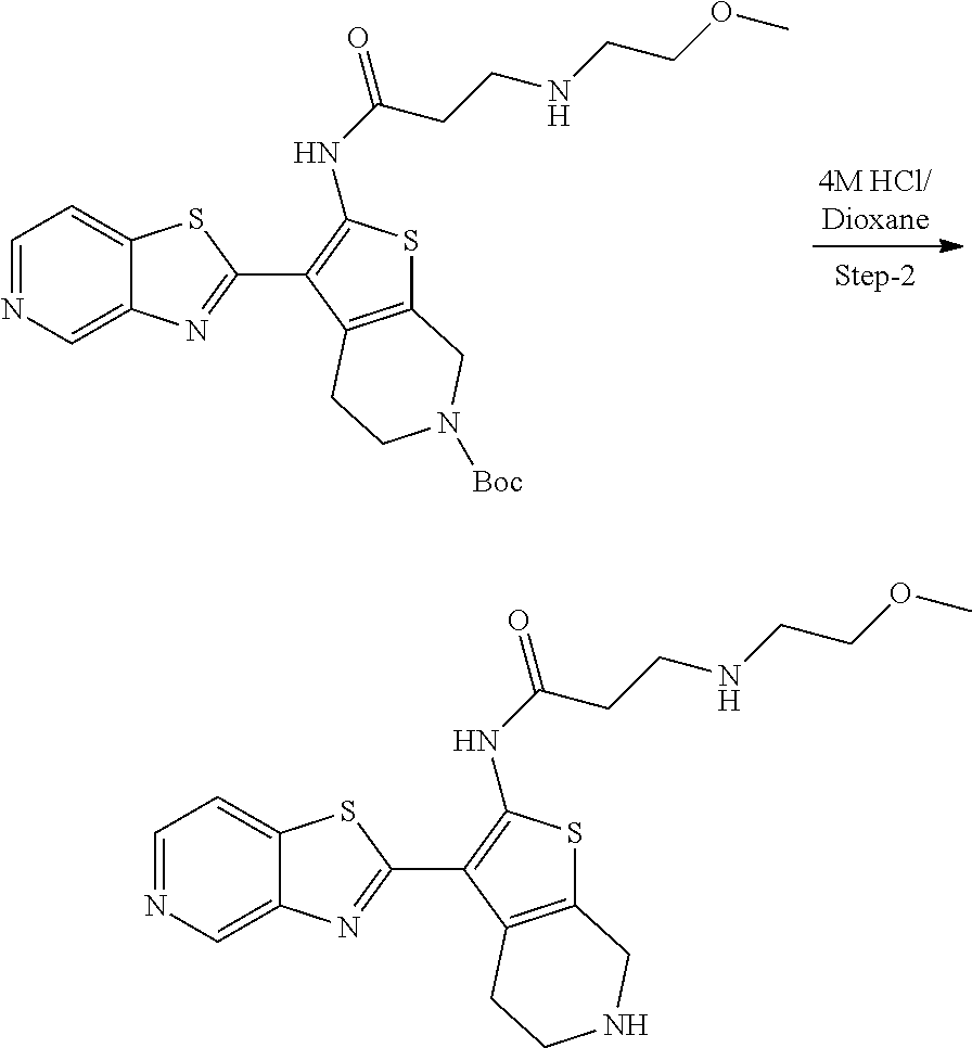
C1=NC=C2C(=C1)SC(C1=C(NC(=O)CCNCCOC)SC3=C1CCN([Boc])C3)=N2.C1=NC=C2C(=C1)SC(C1=C(NC(=O)CCNCCOC)SC3=C1CCNC3)=N2
